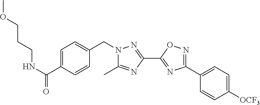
C1=C(C(NCCCOC)=O)C=CC(CN2C(C)=NC(C3=NC(C4=CC=C([OCF3])C=C4)=NO3)=N2)=C1
